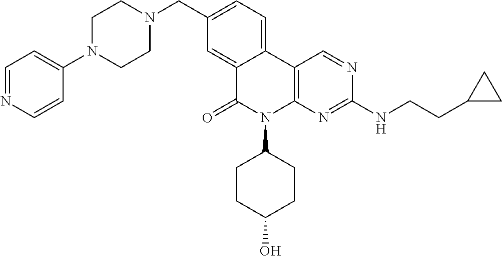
C1(CN2CCN(C3=CC=NC=C3)CC2)=CC=C2C(=C1)C(=O)N(C1CCC(O)CC1)C1=C2C=NC(NCCC2CC2)=N1
